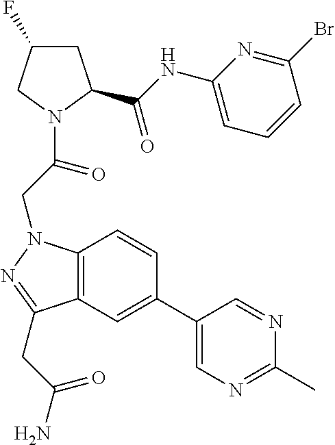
C1C(F)CN(C(CN2C3=C(C(CC(N)=O)=N2)C=C(C2=CN=C(C)N=C2)C=C3)=O)C1C(NC1=CC=CC(Br)=N1)=O
